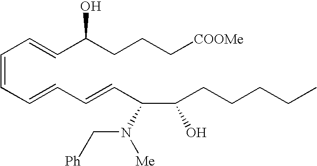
C(=CC=CC(CCC[COOMe])O)C=CC=CC(C(CCCCC)O)N(C[Ph])[Me]
